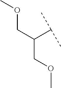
COCC(COC)C(C)C
